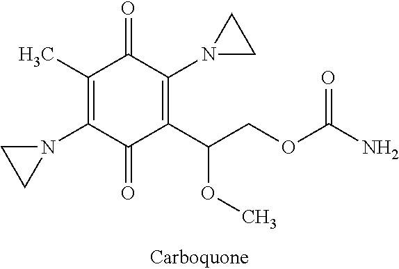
C1(C)=C(N2CC2)C(=O)C(C(OC)COC(N)=O)=C(N2CC2)C1=O
